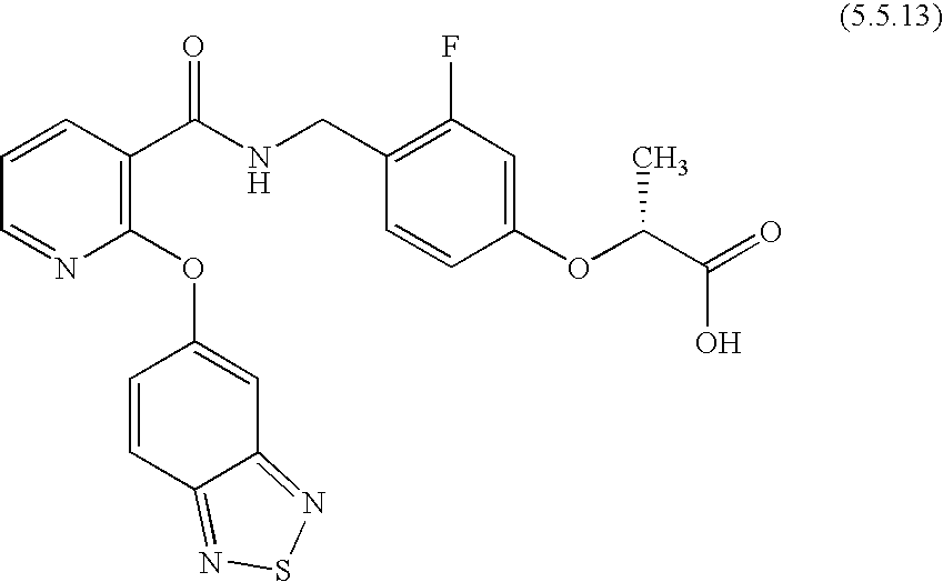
C1=NC(OC2=CC3=NSN=C3C=C2)=C(C(NCC2=C(F)C=C(OC(C(=O)O)C)C=C2)=O)C=C1
